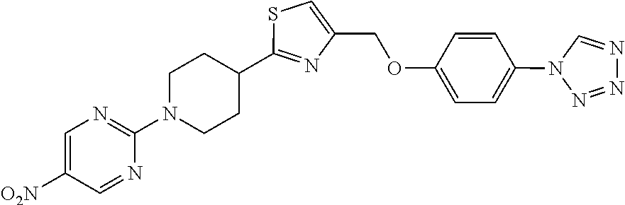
C1(C2=NC(COC3=CC=C(N4N=NN=C4)C=C3)=CS2)CCN(C2=NC=C([O2N])C=N2)CC1
